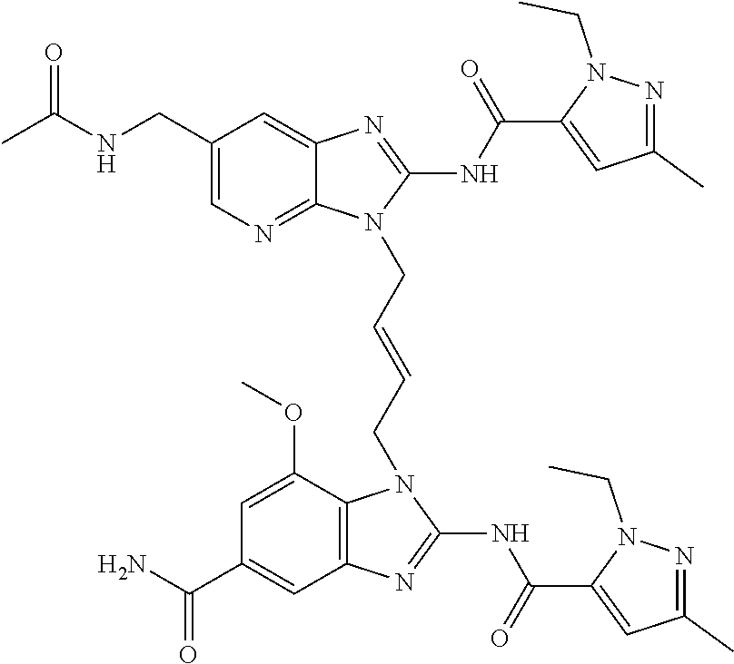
N(CC1=CN=C2C(=C1)N=C(NC(=O)C1=CC(C)=NN1CC)N2CC=CCN1C2=C(C=C(C(N)=O)C=C2OC)N=C1NC(=O)C1=CC(C)=NN1CC)C(C)=O
